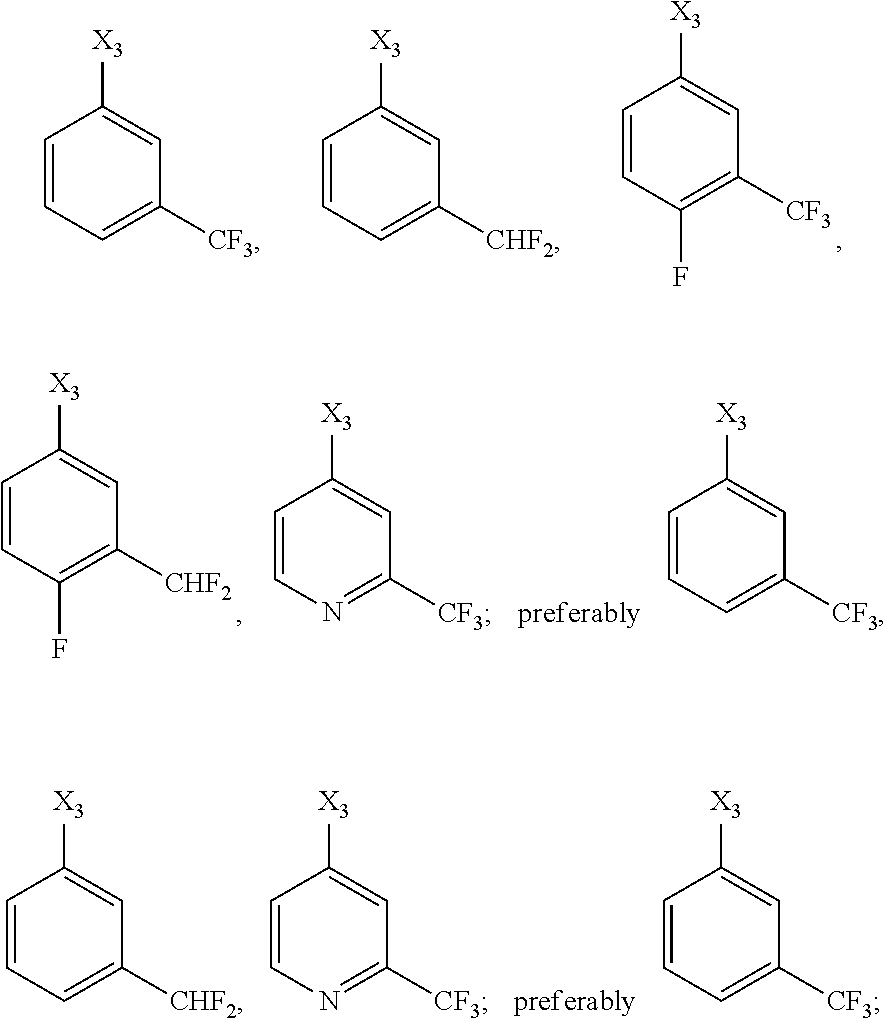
C1=CC(F)=C([CF3])C=C1[X3].C1=CC=C([CF3])C=C1[X3].C1=CC=C([CHF2])C=C1[X3].C1=CN=C([CF3])C=C1[X3].C1=CC(F)=C([CHF2])C=C1[X3].C1=CC=C([CF3])C=C1[X3].C1=CN=C([CF3])C=C1[X3].C1=CC=C([CHF2])C=C1[X3].C1=CC=C([CF3])C=C1[X3]
